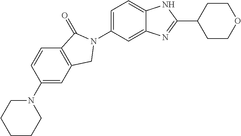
C1(N2CCCCC2)=CC2=C(C=C1)C(=O)N(C1=CC=C3C(=C1)N=C(C1CCOCC1)N3)C2
